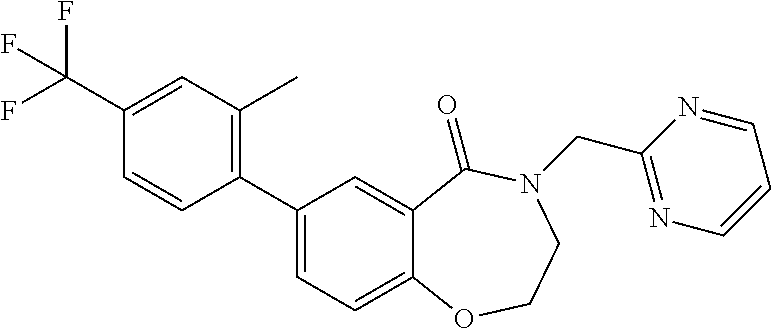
C1=C(C(F)(F)F)C=CC(C2=CC=C3C(=C2)C(=O)N(CC2=NC=CC=N2)CCO3)=C1C
